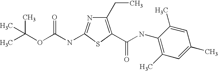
CC(OC(NC1=NC(CC)=C(C(=O)NC2=C(C)C=C(C)C=C2C)S1)=O)(C)C
